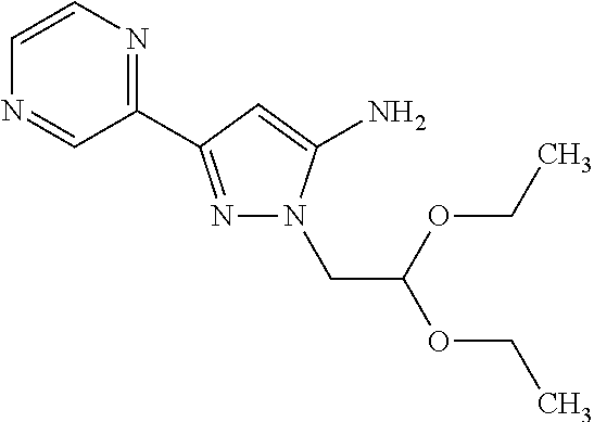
C1=CN=CC(C2=NN(CC(OCC)OCC)C(N)=C2)=N1
